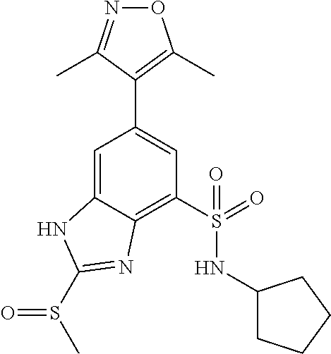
C1=C2C(=C(S(NC3CCCC3)(=O)=O)C=C1C1=C(C)ON=C1C)N=C(S(=O)C)N2
